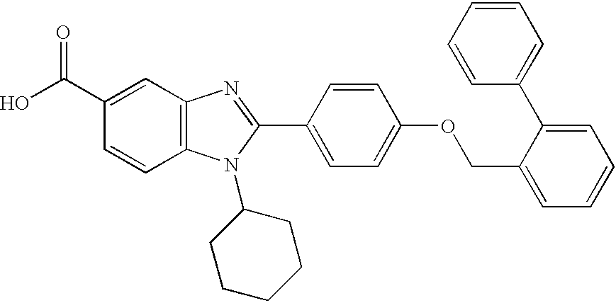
C1(C(O)=O)=CC2=C(C=C1)N(C1CCCCC1)C(C1=CC=C(OCC3=CC=CC=C3C3=CC=CC=C3)C=C1)=N2
